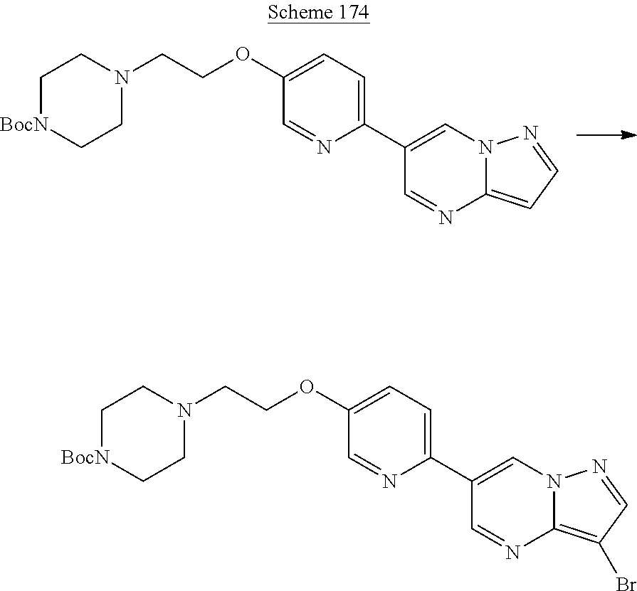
[BocN]1CCN(CCOC2=CC=C(C3=CN4C(=CC=N4)N=C3)N=C2)CC1.[BocN]1CCN(CCOC2=CC=C(C3=CN4C(=C(Br)C=N4)N=C3)N=C2)CC1
